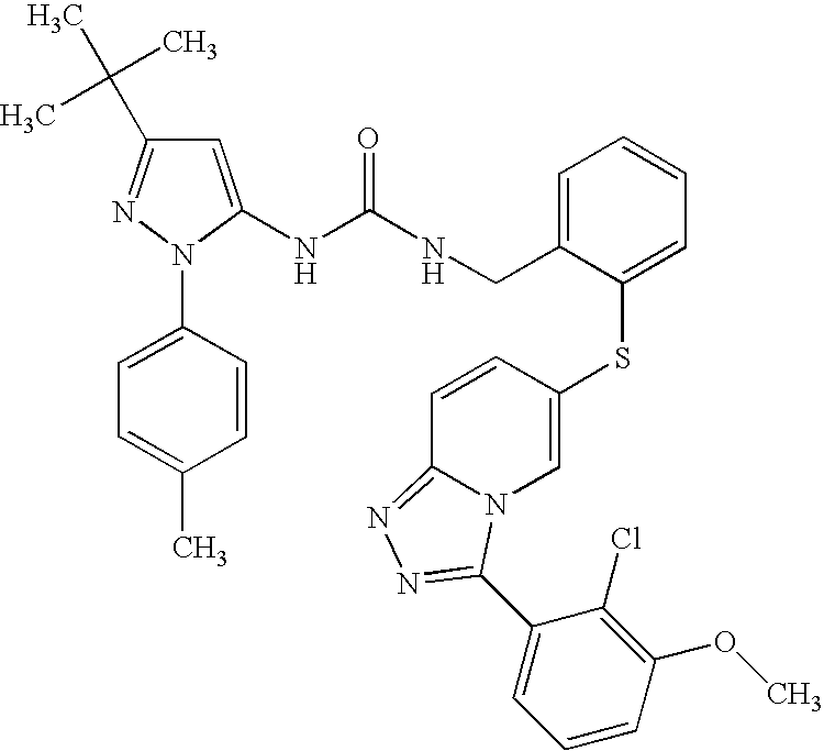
C1=C(NC(NCC2=CC=CC=C2SC2=CN3C(=NN=C3C3=CC=CC(OC)=C3Cl)C=C2)=O)N(C2=CC=C(C)C=C2)N=C1C(C)(C)C
